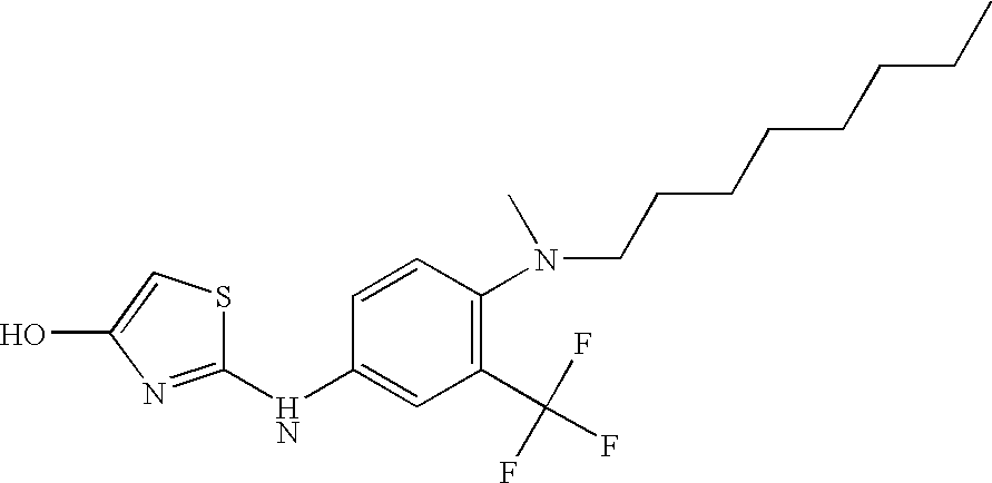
C1(NC2=CC(C(F)(F)F)=C(N(C)CCCCCCCC)C=C2)=NC(O)=CS1
